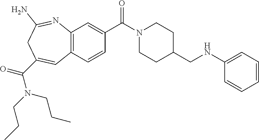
C12=C(C=CC(C(N3CCC(CNC4=CC=CC=C4)CC3)=O)=C1)C=C(C(N(CCC)CCC)=O)CC(N)=N2
